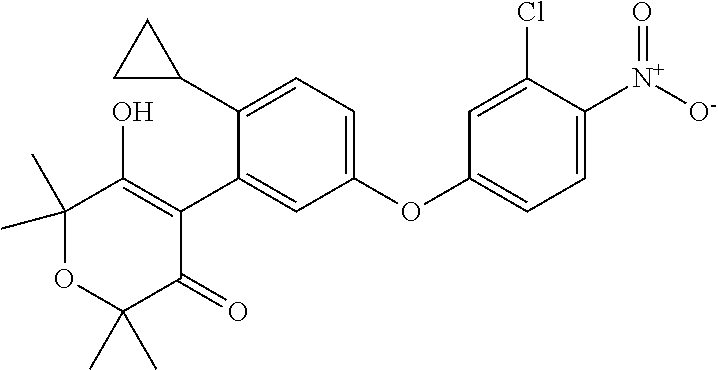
C1(C2CC2)=CC=C(OC2=CC=C([N+]([O-])=O)C(Cl)=C2)C=C1C1=C(O)C(C)(C)OC(C)(C)C1=O
